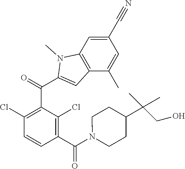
C1(Cl)=C(C(C2=CC3=C(N2C)C=C(C#N)C=C3C)=O)C(Cl)=C(C(=O)N2CCC(C(CO)(C)C)CC2)C=C1
